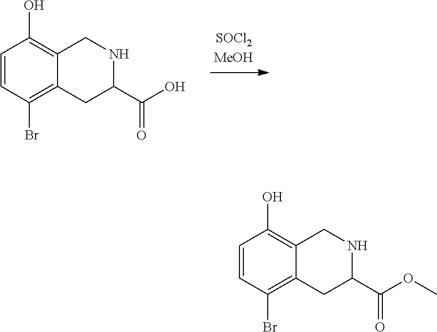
C1=CC(Br)=C2C(=C1O)CNC(C(O)=O)C2.C1=CC(Br)=C2C(=C1O)CNC(C(OC)=O)C2
